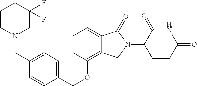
C(OC1=C2C(=CC=C1)C(=O)N(C1C(=O)NC(=O)CC1)C2)C1=CC=C(CN2CC(F)(F)CCC2)C=C1
